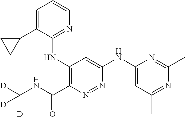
C1=C(C2CC2)C(NC2=C(C(=O)NC([D])([D])[D])N=NC(NC3=CC(C)=NC(C)=N3)=C2)=NC=C1
